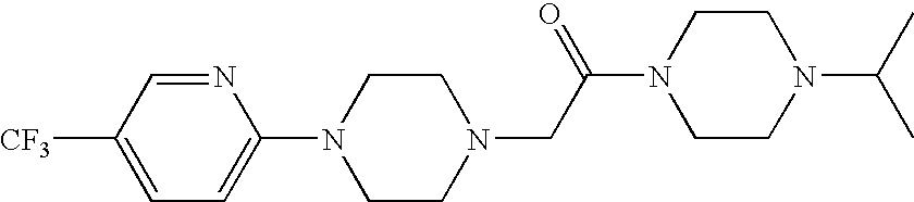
N1=CC([CF3])=CC=C1N1CCN(CC(N2CCN(C(C)C)CC2)=O)CC1
